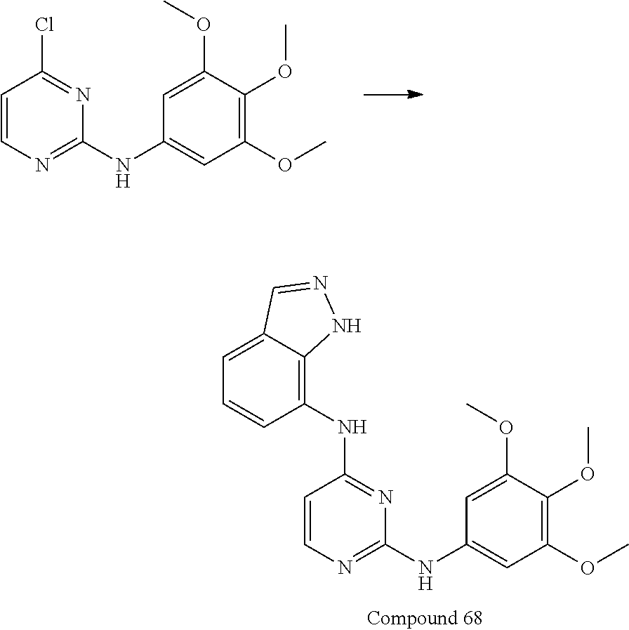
C1(NC2=CC(OC)=C(OC)C(OC)=C2)=NC=CC(Cl)=N1.C1(NC2=CC(OC)=C(OC)C(OC)=C2)=NC=CC(NC2=C3C(=CC=C2)C=NN3)=N1
